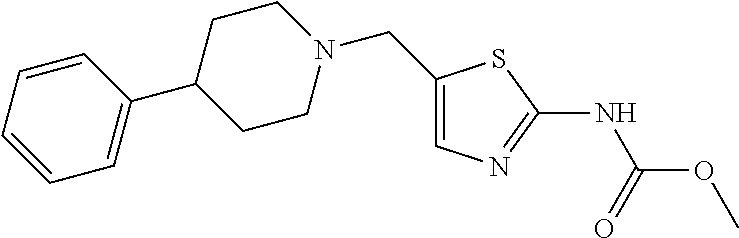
C1(CN2CCC(C3=CC=CC=C3)CC2)=CN=C(NC(OC)=O)S1
